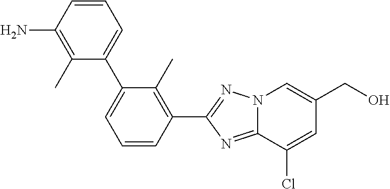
N12C(=NC(C3=C(C)C(C4=CC=CC(N)=C4C)=CC=C3)=N1)C(Cl)=CC(CO)=C2
